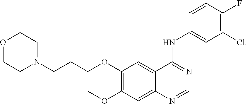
C1(OCCCN2CCOCC2)=C(OC)C=C2C(=C1)C(NC1=CC(Cl)=C(F)C=C1)=NC=N2
